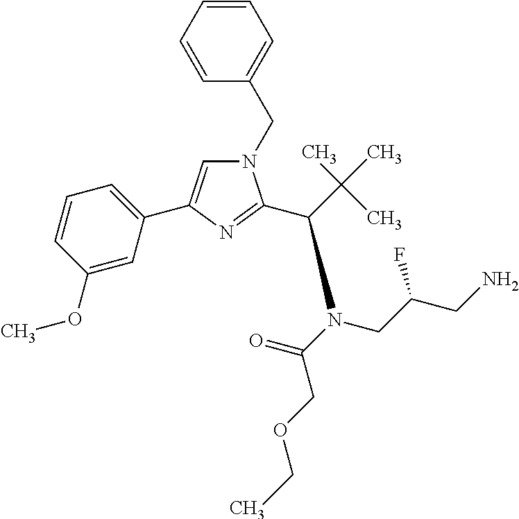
C1=CC=CC(CN2C=C(C3=CC=CC(OC)=C3)N=C2C(C(C)(C)C)N(C(COCC)=O)CC(CN)F)=C1
